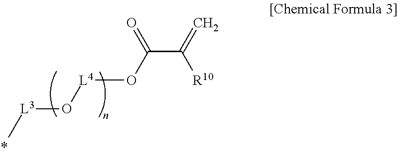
C[L3]O[L4]OC(C([R10])=C)=O
